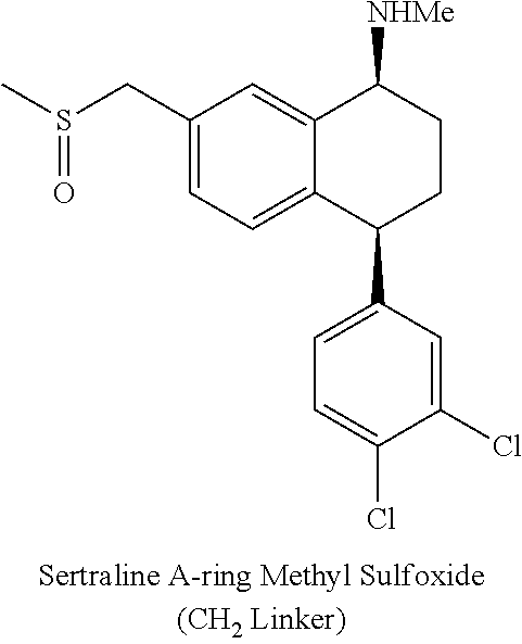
C12=CC(CS(C)=O)=CC=C1C(C1=CC=C(Cl)C(Cl)=C1)CCC2[NHMe]
